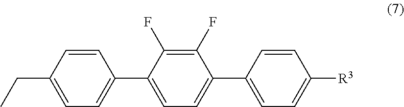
C1=CC(CC)=CC=C1C1=CC=C(C2=CC=C([R3])C=C2)C(F)=C1F
